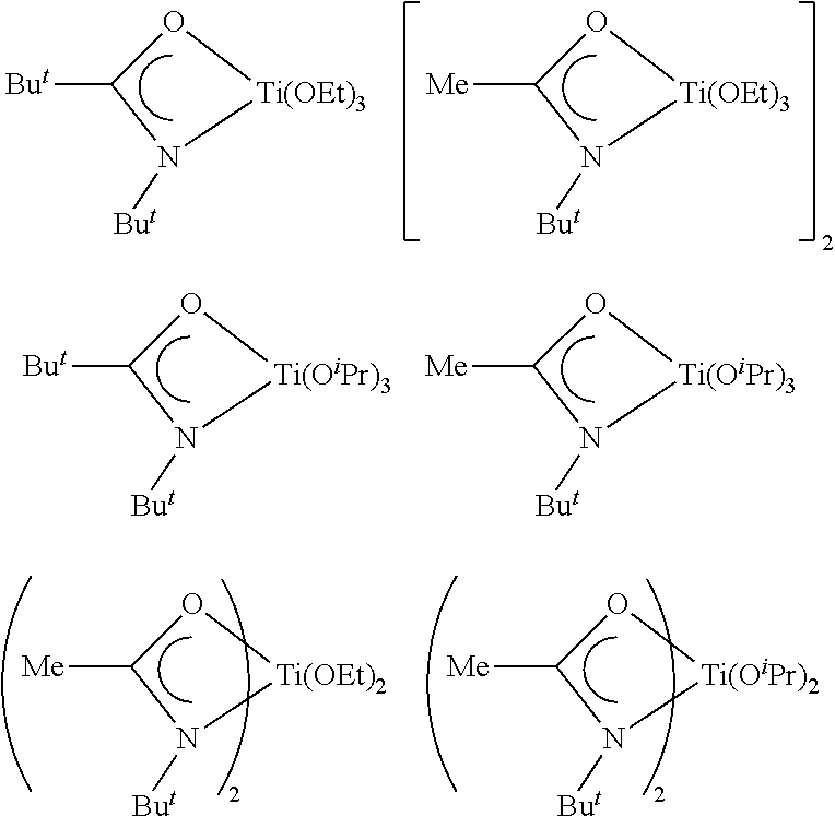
[But]C1O[Ti(OEt)3]N1[But].[Me]C1O[Ti(OEt)3]N1[But].[But]C1O[Ti(OiPr)3]N1[But].[Me]C1O[Ti(OiPr)3]N1[But].[Me]C1O[Ti(OEt)2]N1[But].[Me]C1O[Ti(OiPr)2]N1[But]
